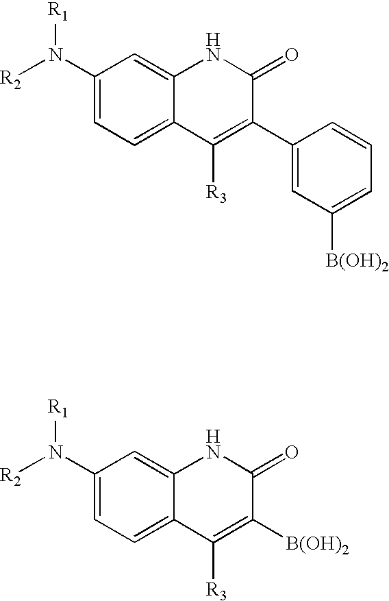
C1(N([R2])[R1])=CC=C2C(=C1)NC(=O)C(C1=CC([B(OH)2])=CC=C1)=C2[R3].C1(N([R2])[R1])=CC=C2C(=C1)NC(=O)C([B(OH)2])=C2[R3]
